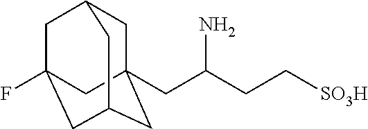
C1C2(CC(CC[SO3H])N)CC3CC(F)(CC1C3)C2
